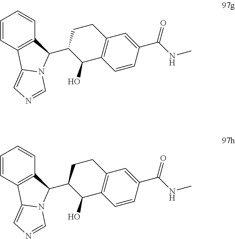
C1=CC2=C(C=C1)C(C1C(O)C3=C(CC1)C=C(C(NC)=O)C=C3)N1C2=CN=C1.C1=CC2=C(C=C1)C(C1C(O)C3=C(CC1)C=C(C(NC)=O)C=C3)N1C2=CN=C1
